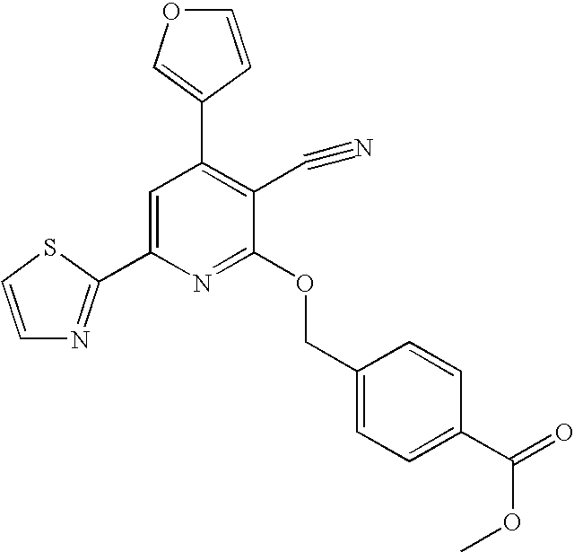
C1(C2=C(C#N)C(OCC3=CC=C(C(=O)OC)C=C3)=NC(C3=NC=CS3)=C2)=COC=C1
